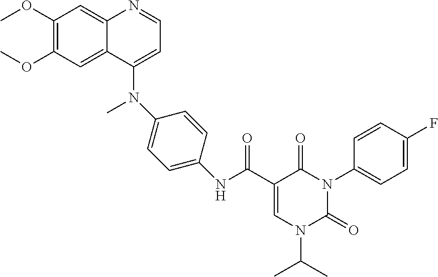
C1(OC)=C(OC)C=C2C(=C1)N=CC=C2N(C)C1=CC=C(NC(C2=CN(C(C)C)C(=O)N(C3=CC=C(F)C=C3)C2=O)=O)C=C1
